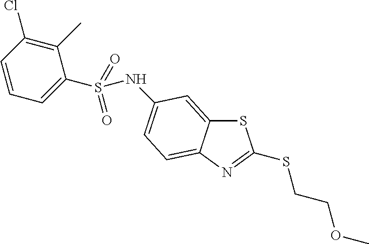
S1C2=CC(NS(C3=CC=CC(Cl)=C3C)(=O)=O)=CC=C2N=C1SCCOC
